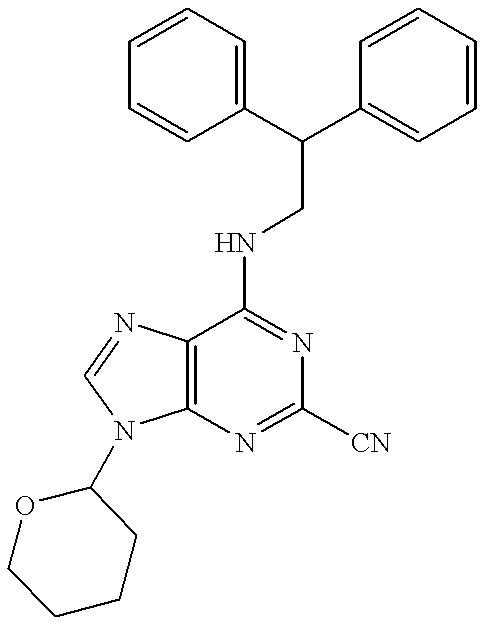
C12=C(N=CN1C1OCCCC1)C(NCC(C1=CC=CC=C1)C1=CC=CC=C1)=NC([CN])=N2
